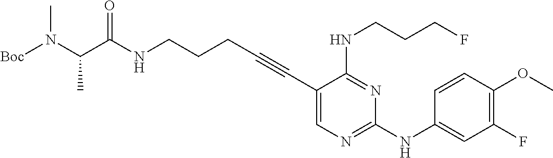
N(CCCC#CC1=CN=C(NC2=CC(F)=C(OC)C=C2)N=C1NCCCF)C(C(N([Boc])C)C)=O
